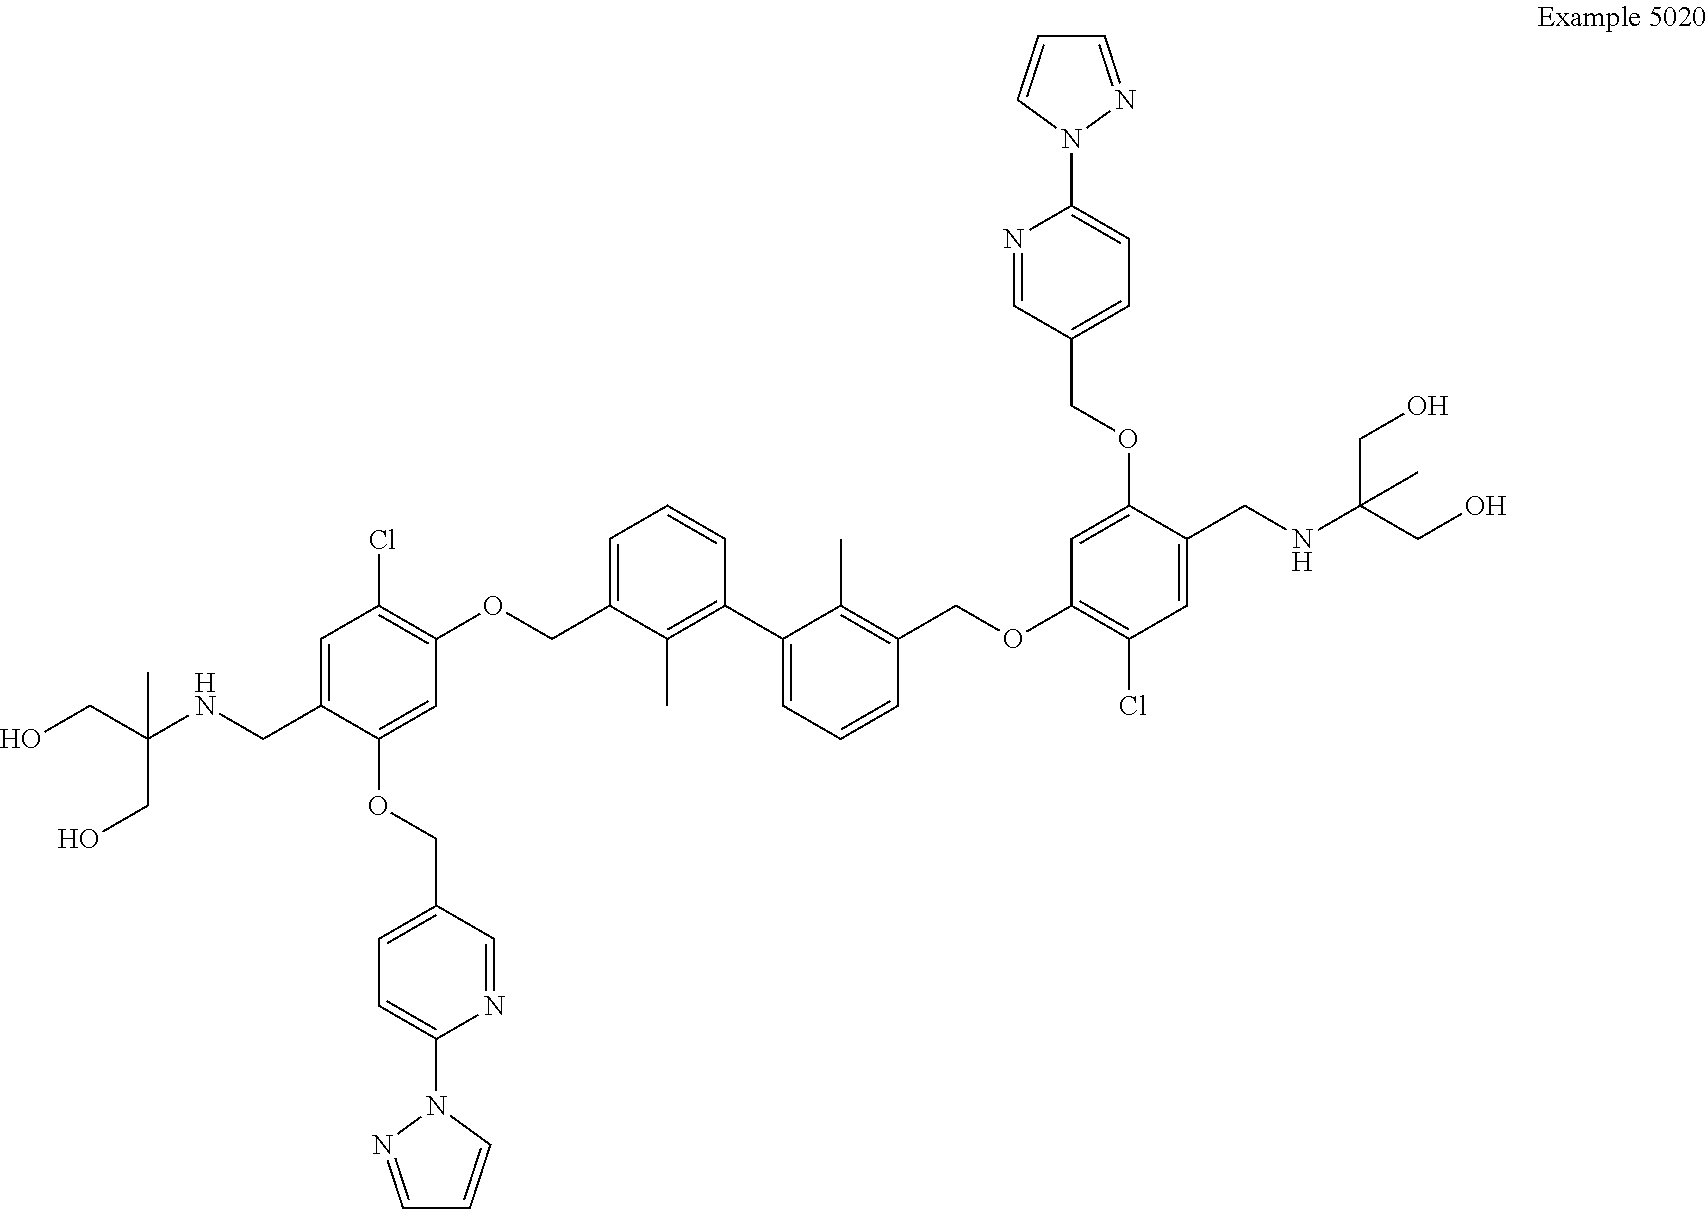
C(C(NCC1=CC(Cl)=C(OCC2=CC=CC(C3=CC=CC(COC4=C(Cl)C=C(CNC(CO)(CO)C)C(OCC5=CC=C(N6N=CC=C6)N=C5)=C4)=C3C)=C2C)C=C1OCC1=CC=C(N2N=CC=C2)N=C1)(CO)C)O
